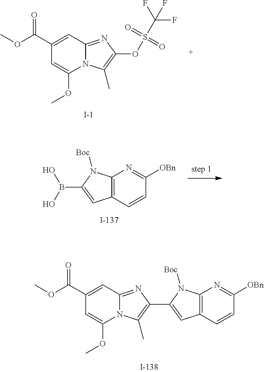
C1(C2=CC3=C(N=C([OBn])C=C3)N2[Boc])=C(C)N2C(=N1)C=C(C(OC)=O)C=C2OC.B(C1=CC2=C(N=C([OBn])C=C2)N1[Boc])(O)O.C1(OS(C(F)(F)F)(=O)=O)=C(C)N2C(=N1)C=C(C(OC)=O)C=C2OC.[I-]
